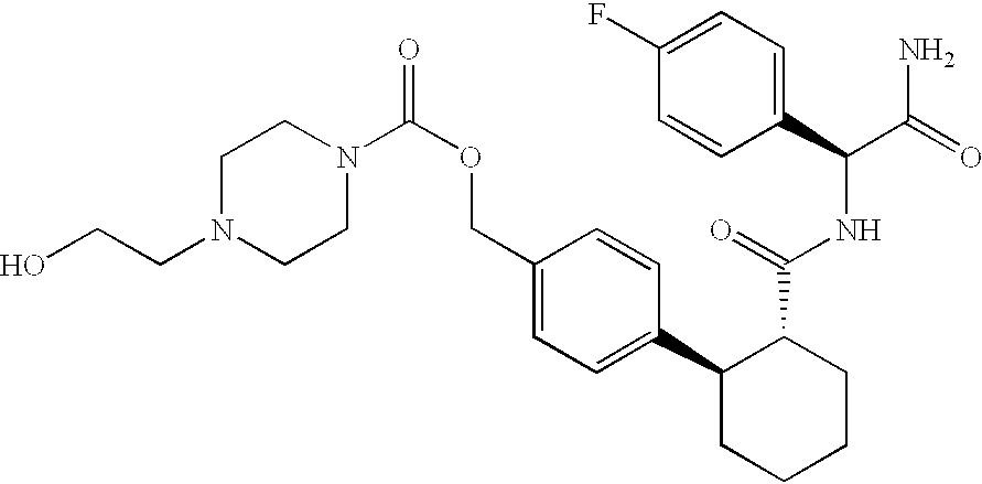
C1CN(C(OCC2=CC=C(C3CCCCC3C(=O)NC(C(=O)N)C3=CC=C(F)C=C3)C=C2)=O)CCN1CCO
